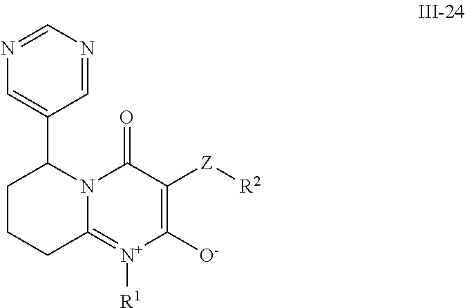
C1([O-])=C([Z][R2])C(=O)N2C(=[N+]1[R1])CCCC2C1=CN=CN=C1
